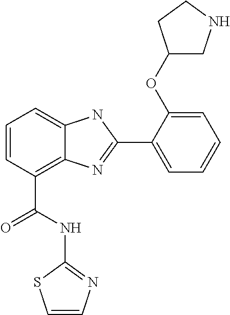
C1=CC(C(NC2=NC=CS2)=O)=C2C(=C1)NC(C1=CC=CC=C1OC1CNCC1)=N2
